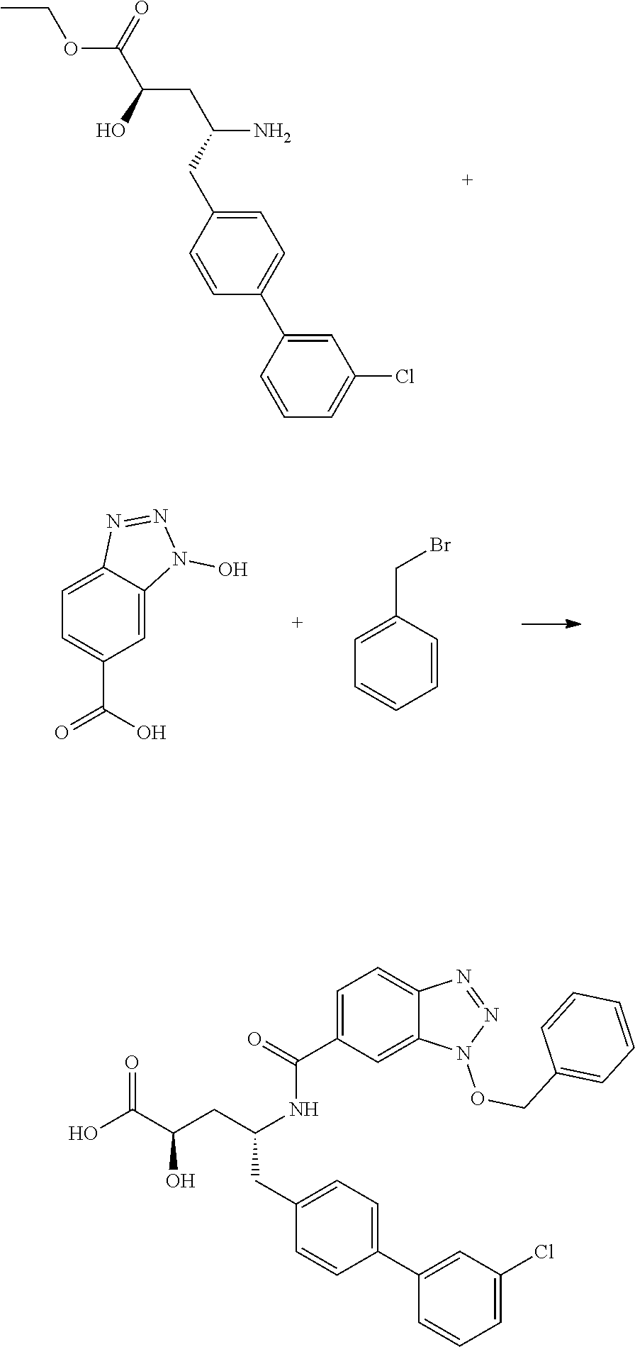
OC(C(O)CC(CC1=CC=C(C2=CC(Cl)=CC=C2)C=C1)NC(C1=CC=C2C(=C1)N(OCC1=CC=CC=C1)N=N2)=O)=O.O(C(C(O)CC(CC1=CC=C(C2=CC(Cl)=CC=C2)C=C1)N)=O)CC.C1=C2C(=CC(C(O)=O)=C1)N(O)N=N2.C1=C(CBr)C=CC=C1
